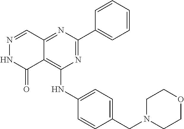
N1=C(C2=CC=CC=C2)N=C2C(=C1NC1=CC=C(CN3CCOCC3)C=C1)C(=O)NN=C2
